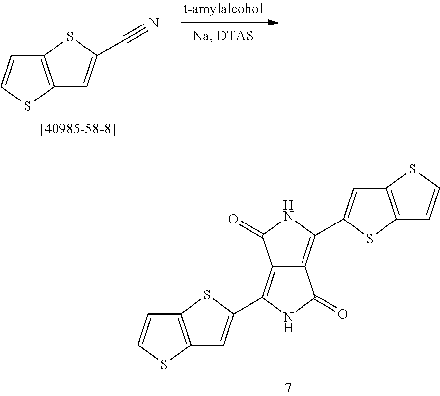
C12=C(SC=C1)C=C(C#N)S2.C12=C(C3=CC4=C(S3)C=CS4)NC(=O)C1=C(C1=CC3=C(S1)C=CS3)NC2=O
